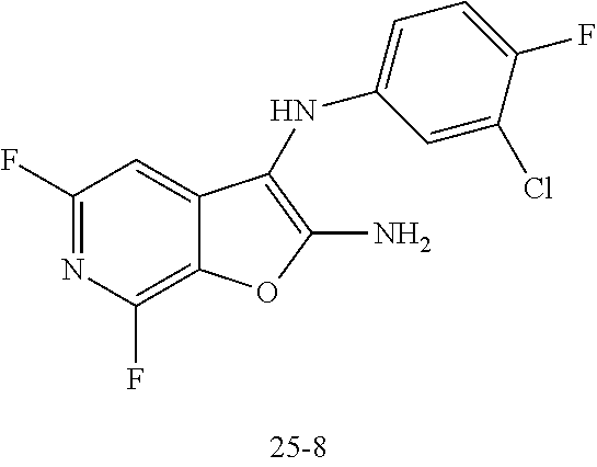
C1(F)=NC(F)=C2C(=C1)C(NC1=CC=C(F)C(Cl)=C1)=C(N)O2
